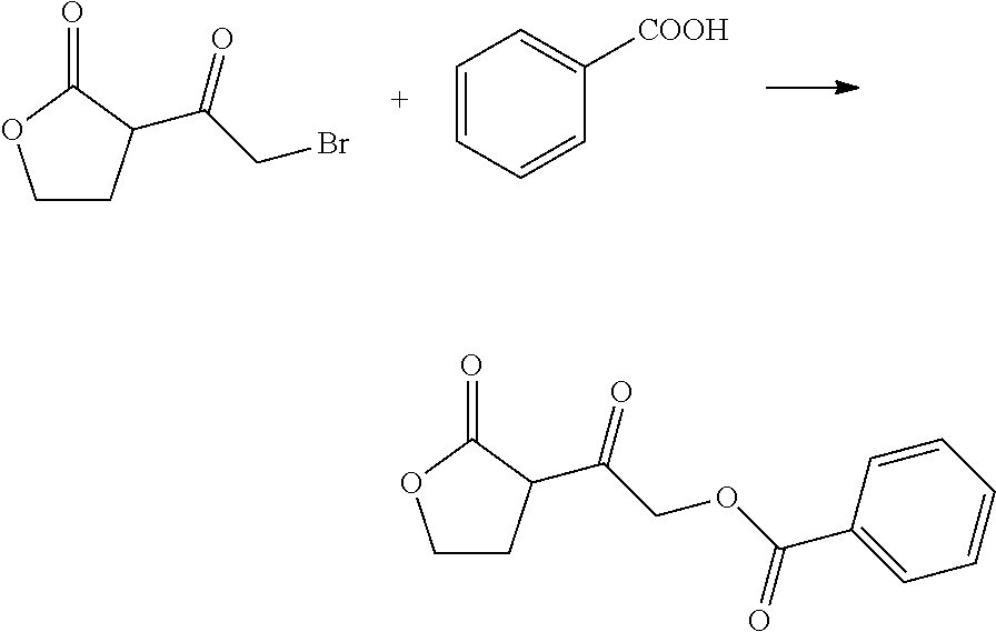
C1CC(C(CBr)=O)C(=O)O1.C1=CC=CC([COOH])=C1.C1CC(C(COC(C2=CC=CC=C2)=O)=O)C(=O)O1
